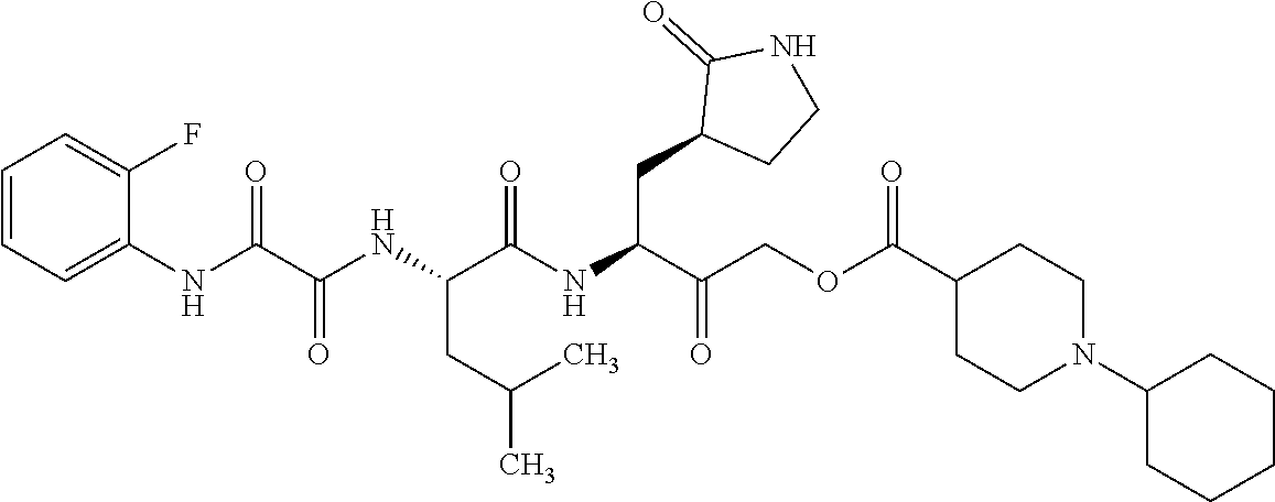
C1=CC=C(NC(C(NC(C(NC(C(COC(C2CCN(C3CCCCC3)CC2)=O)=O)CC2CCNC2=O)=O)CC(C)C)=O)=O)C(F)=C1
